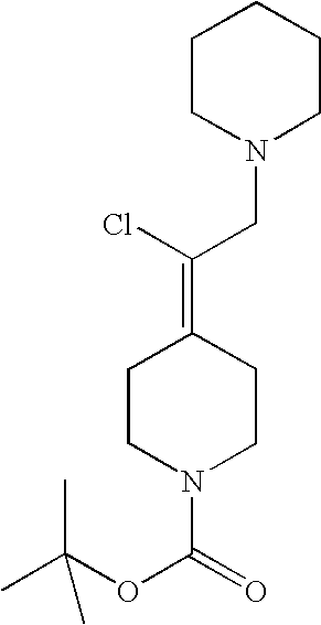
CC(OC(=O)N1CCC(=C(Cl)CN2CCCCC2)CC1)(C)C
